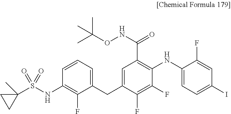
C1(NC2=C(C(NOC(C)(C)C)=O)C=C(CC3=CC=CC(NS(C4(C)CC4)(=O)=O)=C3F)C(F)=C2F)=CC=C(I)C=C1F
